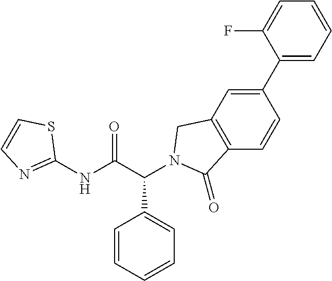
C1(NC(C(C2=CC=CC=C2)N2CC3=C(C=CC(C4=CC=CC=C4F)=C3)C2=O)=O)=NC=CS1
